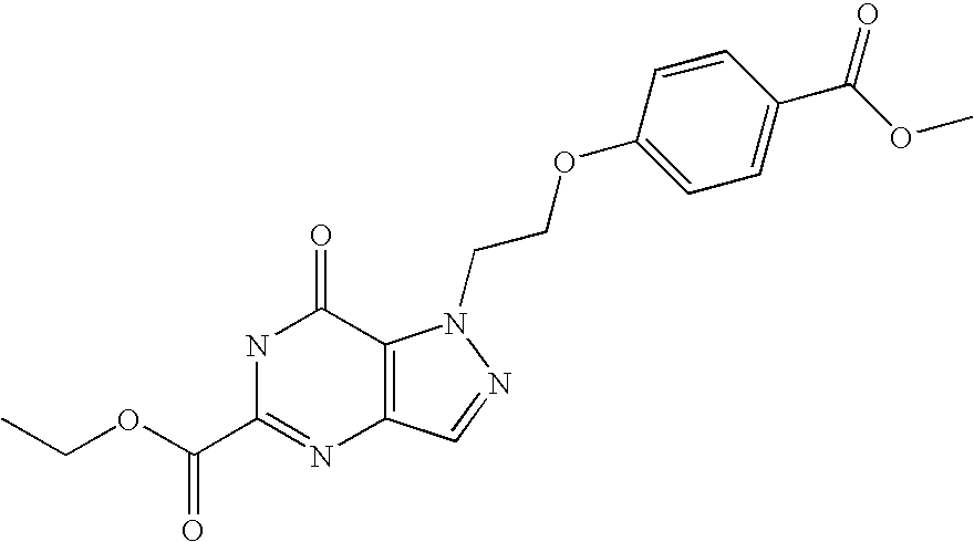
C12=C(C=NN1CCOC1=CC=C(C(OC)=O)C=C1)N=C(C(OCC)=O)NC2=O
